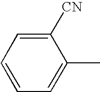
C1([CN])=CC=CC=C1C
